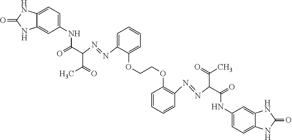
C1=CC=CC(N=NC(C(=O)NC2=CC=C3C(=C2)NC(=O)N3)C(=O)C)=C1OCCOC1=CC=CC=C1N=NC(C(=O)NC1=CC=C2C(=C1)NC(=O)N2)C(=O)C
